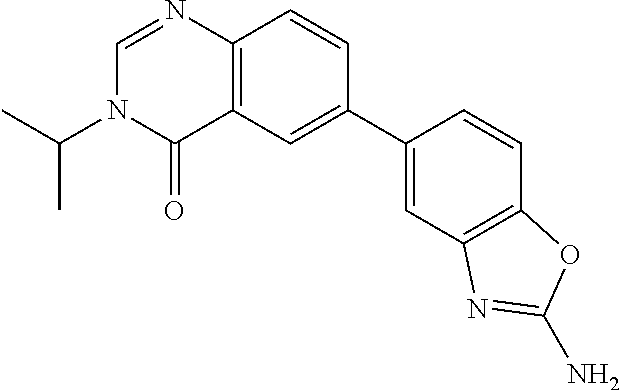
C1=C(C2=CC3=C(N=CN(C(C)C)C3=O)C=C2)C=CC2=C1N=C(N)O2
